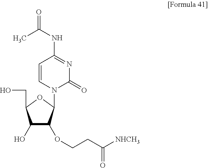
C1(O)C(OCCC([NHCH3])=O)C(N2C(=O)N=C(NC(=O)C)C=C2)OC1CO
